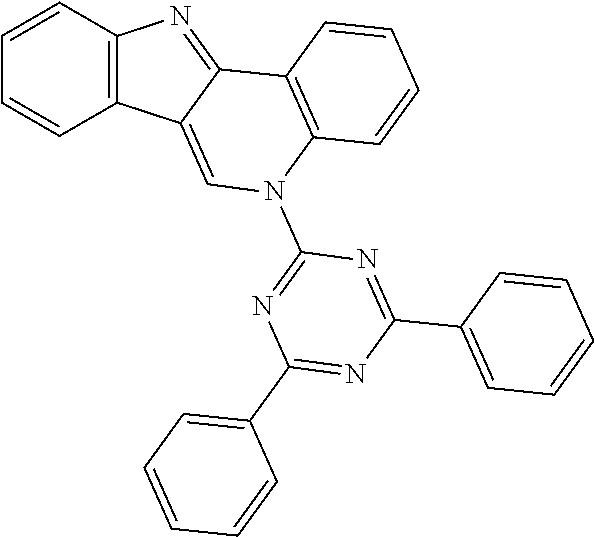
C1=CC2=C(C=C1)C1=CN(C3=NC(C4=CC=CC=C4)=NC(C4=CC=CC=C4)=N3)C3=C(C1=N2)C=CC=C3
